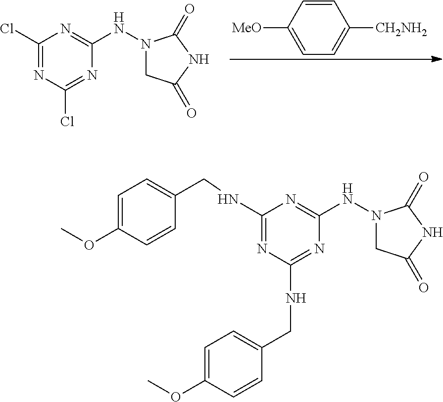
C1=C([MeO])C=CC([CH2NH2])=C1.C1(Cl)=NC(Cl)=NC(NN2CC(=O)NC2=O)=N1.C1(NCC2=CC=C(OC)C=C2)=NC(NCC2=CC=C(OC)C=C2)=NC(NN2CC(=O)NC2=O)=N1
